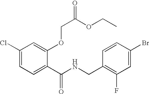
C1(Cl)=CC=C(C(NCC2=C(F)C=C(Br)C=C2)=O)C(OCC(OCC)=O)=C1
